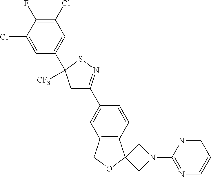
C1(Cl)=C(F)C(Cl)=CC(C2([CF3])CC(C3=CC4=C(C=C3)C3(OC4)CN(C4=NC=CC=N4)C3)=NS2)=C1
